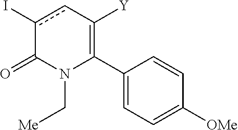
C1(C2=C([Y])cc(I)C(=O)N2C[Me])=CC=C([OMe])C=C1
